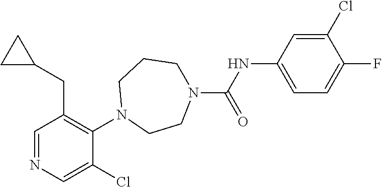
C1=NC=C(Cl)C(N2CCN(C(NC3=CC=C(F)C(Cl)=C3)=O)CCC2)=C1CC1CC1
